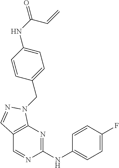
C1(NC2=NC3=C(C=N2)C=NN3CC2=CC=C(NC(=O)C=C)C=C2)=CC=C(F)C=C1
